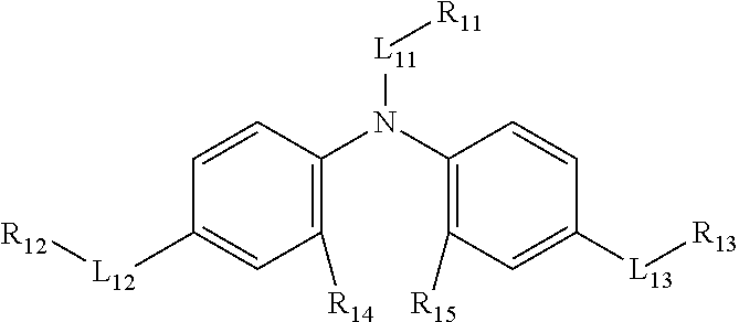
C1([R14])=C(N([L11][R11])C2=C([R15])C=C([L13][R13])C=C2)C=CC([L12][R12])=C1
